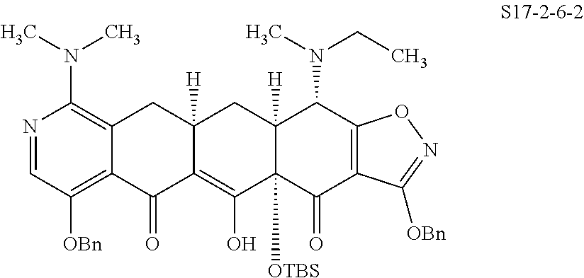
C12=C(N(C)C)N=CC([OBn])=C1C(=O)C1=C(O)C3([OTBS])C([H])(CC1([H])C2)C(N(C)CC)C1=C(C3=O)C([OBn])=NO1
